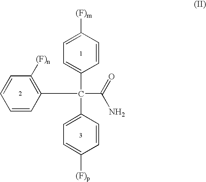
C1=CC([(F)m])=CC=C1C(C1=C([(F)n])C=CC=C1)(C1=CC=C([(F)p])C=C1)C(=O)N
